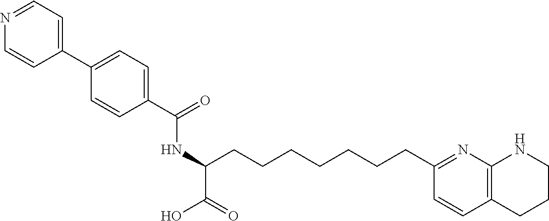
C1(C(=O)NC(C(=O)O)CCCCCCCC2=NC3=C(C=C2)CCCN3)=CC=C(C2=CC=NC=C2)C=C1
